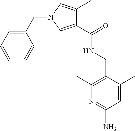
N1=C(N)C=C(C)C(CNC(=O)C2=CN(CC3=CC=CC=C3)C=C2C)=C1C
